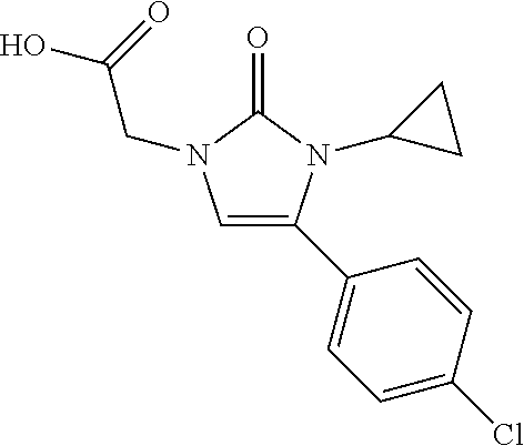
C1=C(C2=CC=C(Cl)C=C2)N(C2CC2)C(=O)N1CC(O)=O
